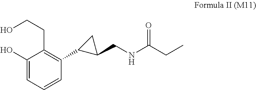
C1(O)=CC=CC(C2C(CNC(CC)=O)C2)=C1CCO
